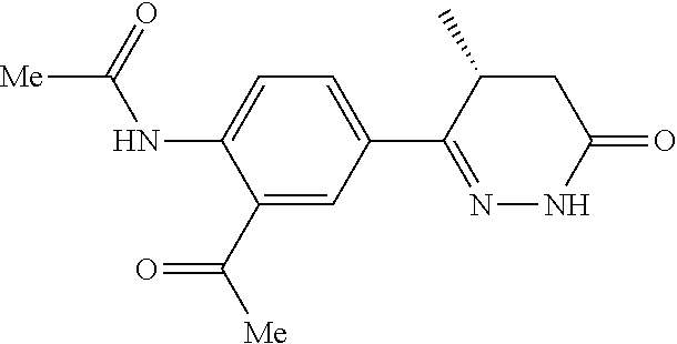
[Me]C(NC1=CC=C(C2=NNC(=O)CC2C)C=C1C([Me])=O)=O
